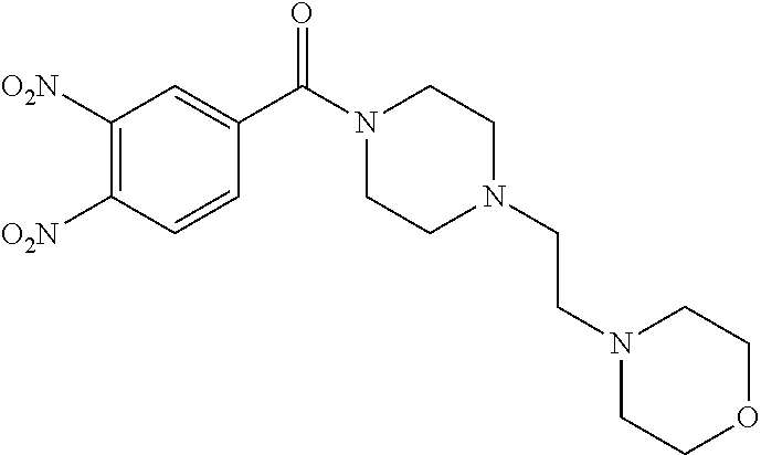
C1([O2N])=C([O2N])C=CC(C(N2CCN(CCN3CCOCC3)CC2)=O)=C1
